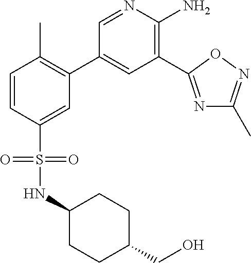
C1=CC(S(=O)(=O)NC2CCC(CO)CC2)=CC(C2=CC(C3=NC(C)=NO3)=C(N)N=C2)=C1C
